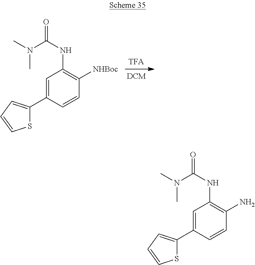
C1=C(C2=CC=CS2)C=CC([NHBoc])=C1NC(N(C)C)=O.C1=C(C2=CC=CS2)C=CC(N)=C1NC(N(C)C)=O
